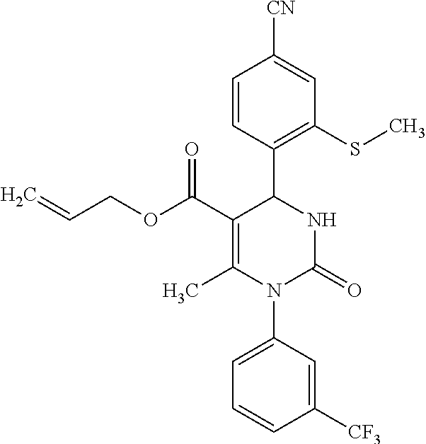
C1(C(OCC=C)=O)=C(C)N(C2=CC=CC([CF3])=C2)C(=O)NC1C1=C(SC)C=C([CN])C=C1
